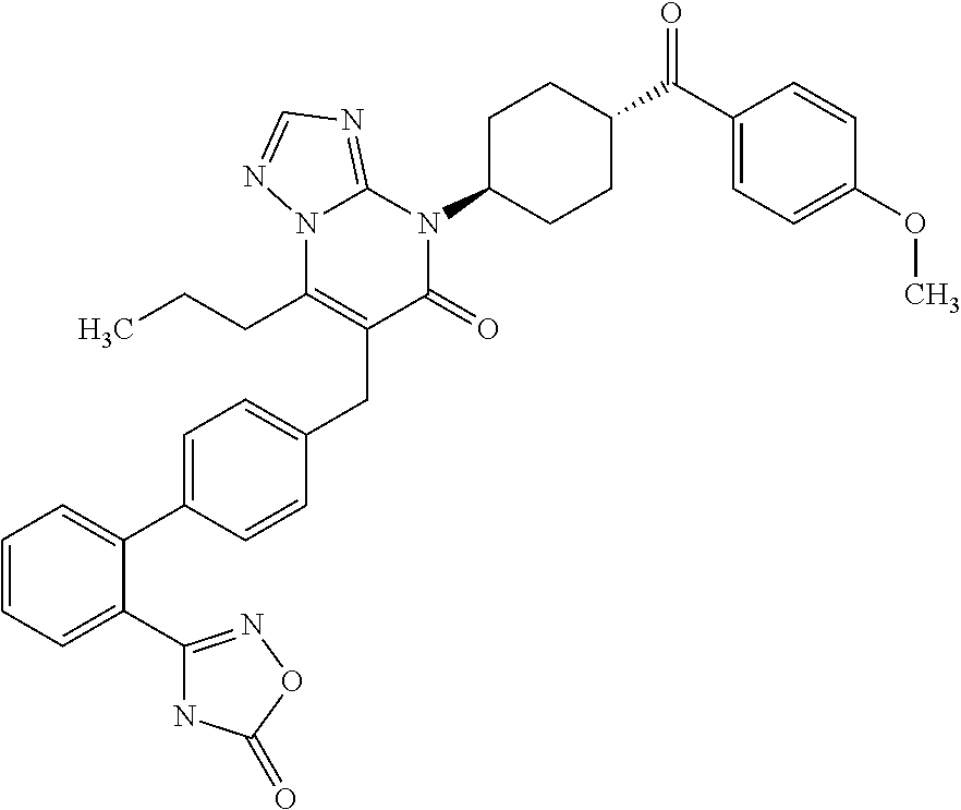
C1=C(C2=CC=CC=C2C2=NOC(=O)N2)C=CC(CC2=C(CCC)N3C(=NC=N3)N(C3CCC(C(C4=CC=C(OC)C=C4)=O)CC3)C2=O)=C1
